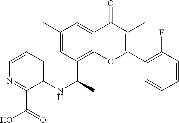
C1=C2C(=O)C(C)=C(C3=C(F)C=CC=C3)OC2=C(C(NC2=CC=CN=C2C(O)=O)C)C=C1C
